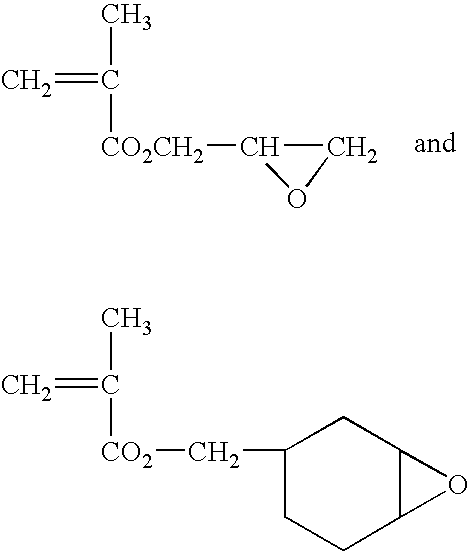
C=C(C)[CO2CH2]C1CO1.C=C(C)[CO2]CC1CCC2C(C1)O2
